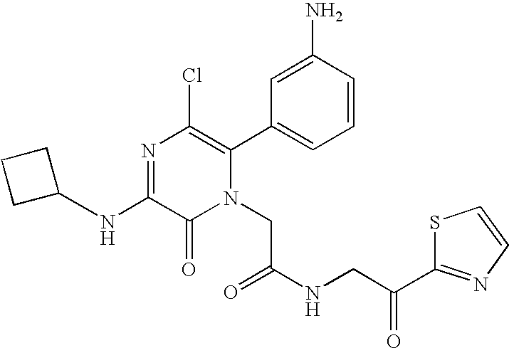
N(C1=NC(Cl)=C(C2=CC=CC(N)=C2)N(CC(NCC(=O)C2=NC=CS2)=O)C1=O)C1CCC1
